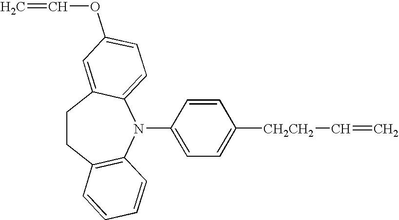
C1CC2=C(N(C3=CC=C([CH2CH2]C=C)C=C3)C3=CC=C(OC=C)C=C13)C=CC=C2
